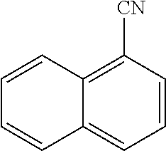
C1=CC([CN])=C2C(=C1)C=CC=C2
